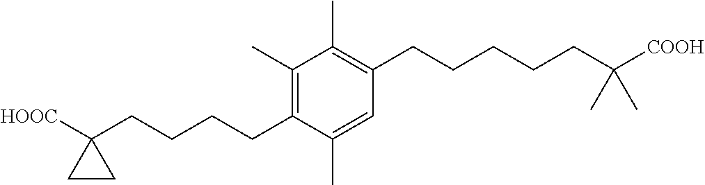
C1(C)=C(CCCCC2([HOOC])CC2)C(C)=CC(CCCCCC([COOH])(C)C)=C1C
